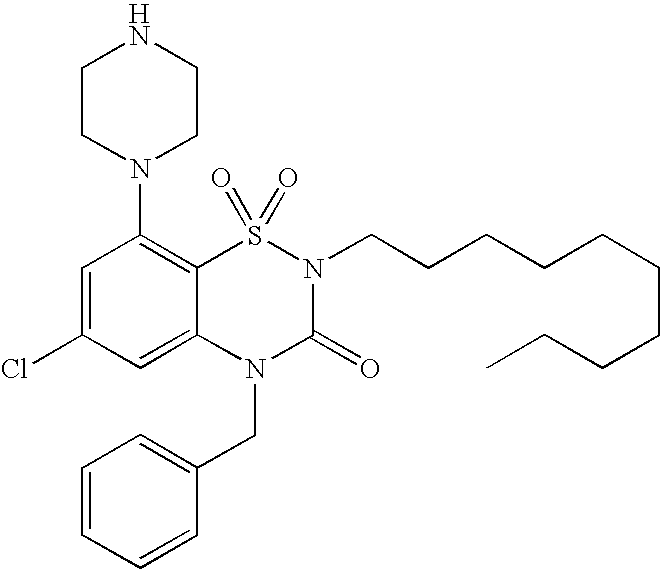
C1=C(Cl)C=C2C(=C1N1CCNCC1)S(=O)(=O)N(CCCCCCCCCC)C(=O)N2CC1=CC=CC=C1
